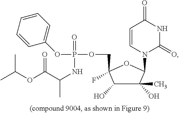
C1(O)C(C)(O)C(N2C(=O)NC(=O)C=C2)OC1(COP(OC1=CC=CC=C1)(=O)NC(C(OC(C)C)=O)C)F
